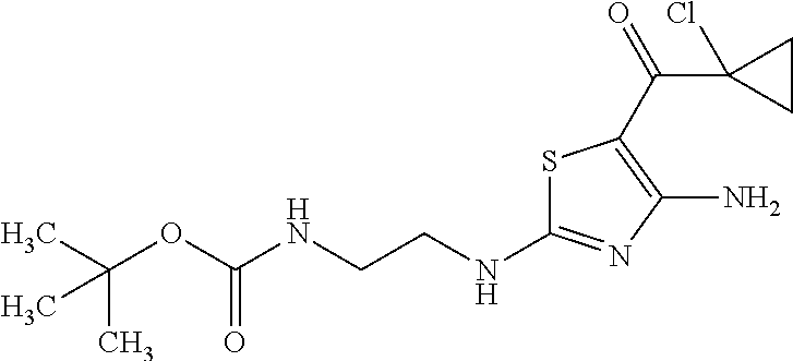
C(OC(NCCNC1=NC(N)=C(C(=O)C2(Cl)CC2)S1)=O)(C)(C)C
